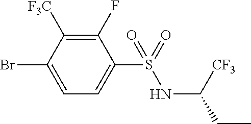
C1(F)=C([F3C])C(Br)=CC=C1S(=O)(NC([CF3])CC)=O
